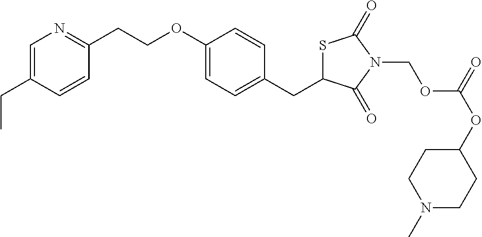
C(OC1=CC=C(CC2SC(=O)N(COC(=O)OC3CCN(C)CC3)C2=O)C=C1)CC1=NC=C(CC)C=C1
